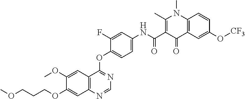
C1=NC2=C(C=C(OC)C(OCCCOC)=C2)C(OC2=CC=C(NC(C3=C(C)N(C)C4=C(C3=O)C=C(O[CF3])C=C4)=O)C=C2F)=N1
